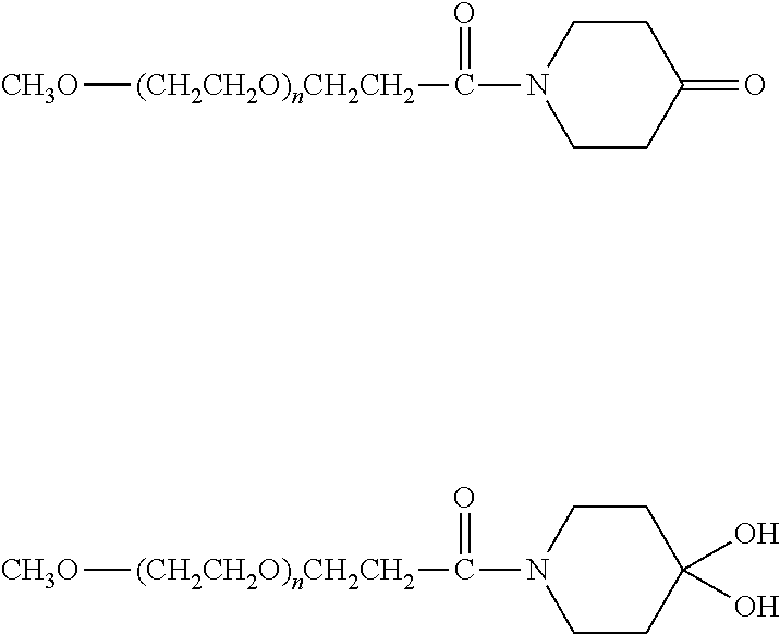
[CH3O][(CH2CH2O)nCH2CH2]C(=O)N1CCC(=O)CC1.[CH3O][(CH2CH2O)nCH2CH2]C(=O)N1CCC(O)(O)CC1
